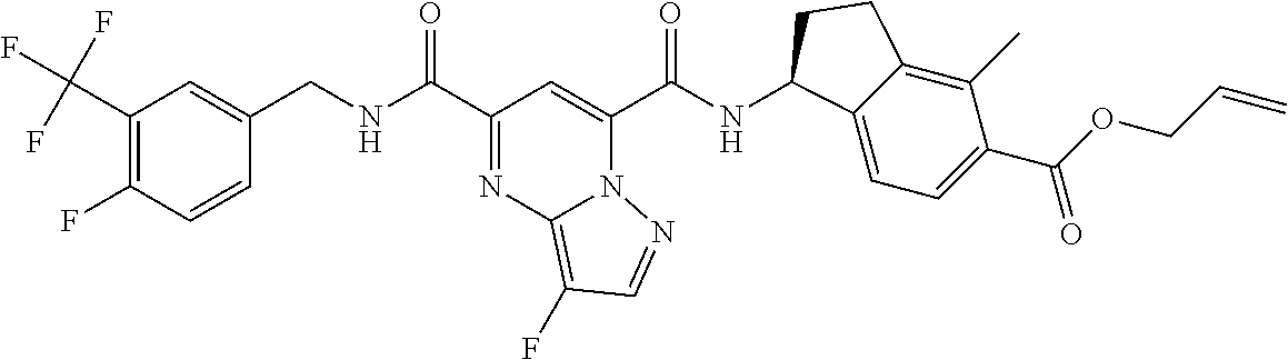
C(NC(C1=NC2=C(F)C=NN2C(C(NC2C3=CC=C(C(OCC=C)=O)C(C)=C3CC2)=O)=C1)=O)C1=CC(C(F)(F)F)=C(F)C=C1
